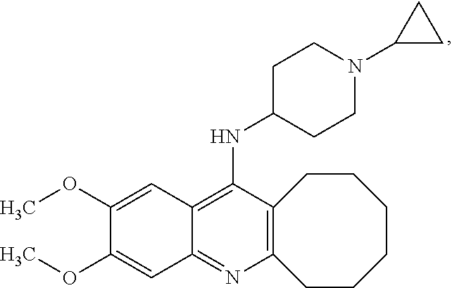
C12=C(N=C3C(=C1NC1CCN(C4CC4)CC1)C=C(OC)C(OC)=C3)CCCCCC2
